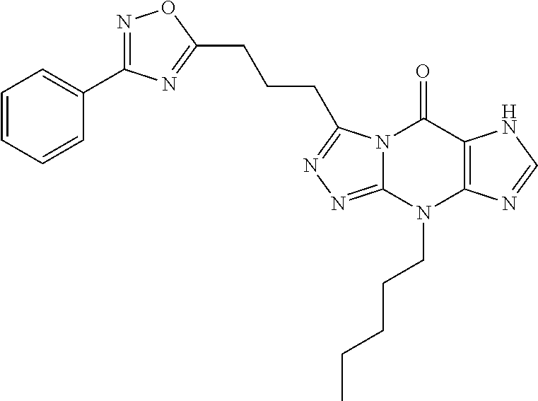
N12C(=NN=C1CCCC1=NC(C3=CC=CC=C3)=NO1)N(CCCCC)C1=C(C2=O)NC=N1
